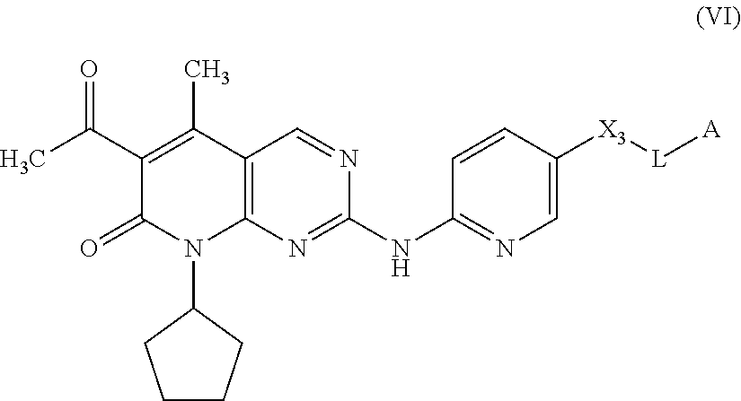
C1(=O)C(C(C)=O)=C(C)C2=C(N1C1CCCC1)N=C(NC1=NC=C([X3][L][A])C=C1)N=C2
